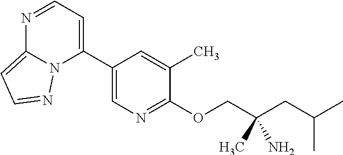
N1=CC=C(C2=CN=C(OCC(CC(C)C)(C)N)C(C)=C2)N2C1=CC=N2
